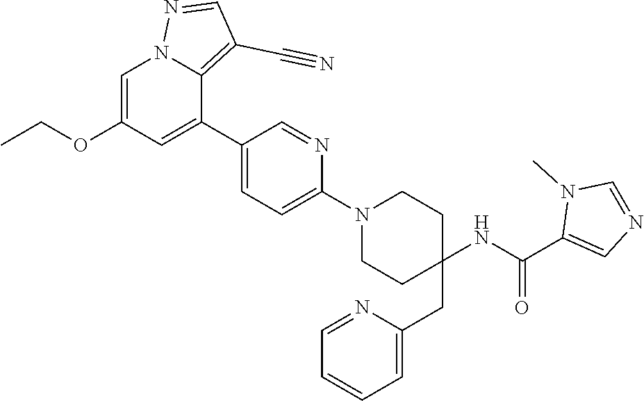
C1=C(OCC)C=C(C2=CC=C(N3CCC(CC4=CC=CC=N4)(NC(=O)C4=CN=CN4C)CC3)N=C2)C2=C(C#N)C=NN12
